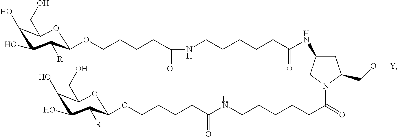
C1(O)C(O)C([R])C(OCCCCC(=O)NCCCCCC(=O)NC2CC(CO[Y])N(C(=O)CCCCCNC(CCCCOC3C([R])C(O)C(O)C(CO)O3)=O)C2)OC1CO
